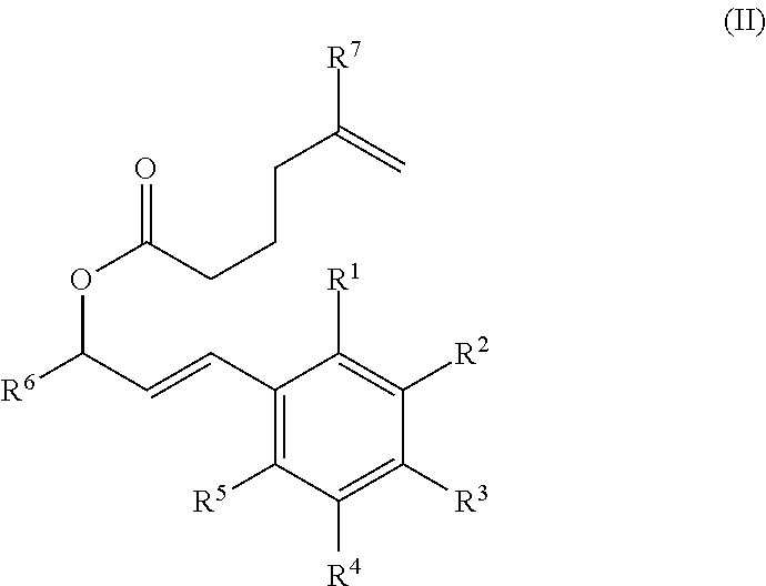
C(CCC(=O)OC(C=CC1=C([R5])C([R4])=C([R3])C([R2])=C1[R1])[R6])C(=C)[R7]
